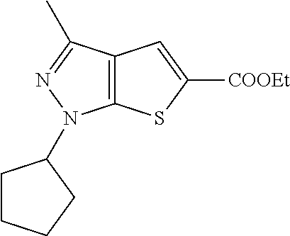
C12=C(C(C)=NN1C1CCCC1)C=C([COOEt])S2
